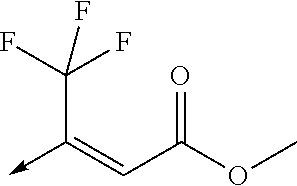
C(C(OC)=O)=C(->C)C(F)(F)F
